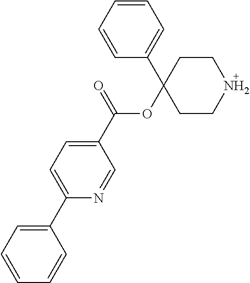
C1=CC=CC(C2(OC(=O)C3=CC=C(C4=CC=CC=C4)N=C3)CCNCC2)=C1
